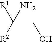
C(CO)([R2])([R1])N
